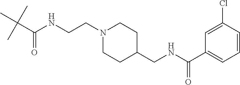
CC(C(NCCN1CCC(CNC(C2=CC=CC(Cl)=C2)=O)CC1)=O)(C)C
